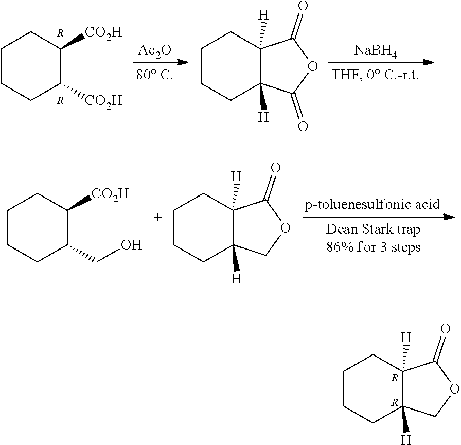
C1CCC([CO2H])C([CO2H])C1.[R].[R].[Ac2O].C1CCC2([H])C([H])(C1)C(=O)OC2=O.[NaBH4].C1CCC(CO)C([CO2H])C1.C1CCC2([H])C([H])(C1)C(=O)OC2.C1CCC2([H])C([H])(C1)C(=O)OC2.[R].[R]
